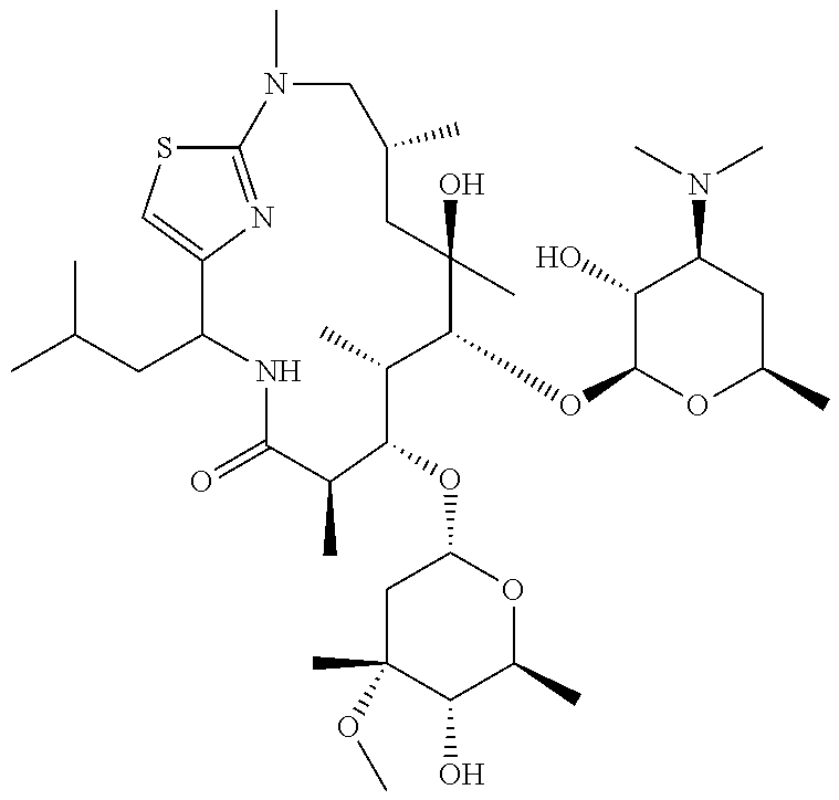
CC(CC1NC(=O)C(C)C(OC2CC(C)(OC)C(O)C(C)O2)C(C)C(OC2OC(C)CC(N(C)C)C2O)C(C)(O)CC(C)CN(C)C2=NC1=CS2)C
